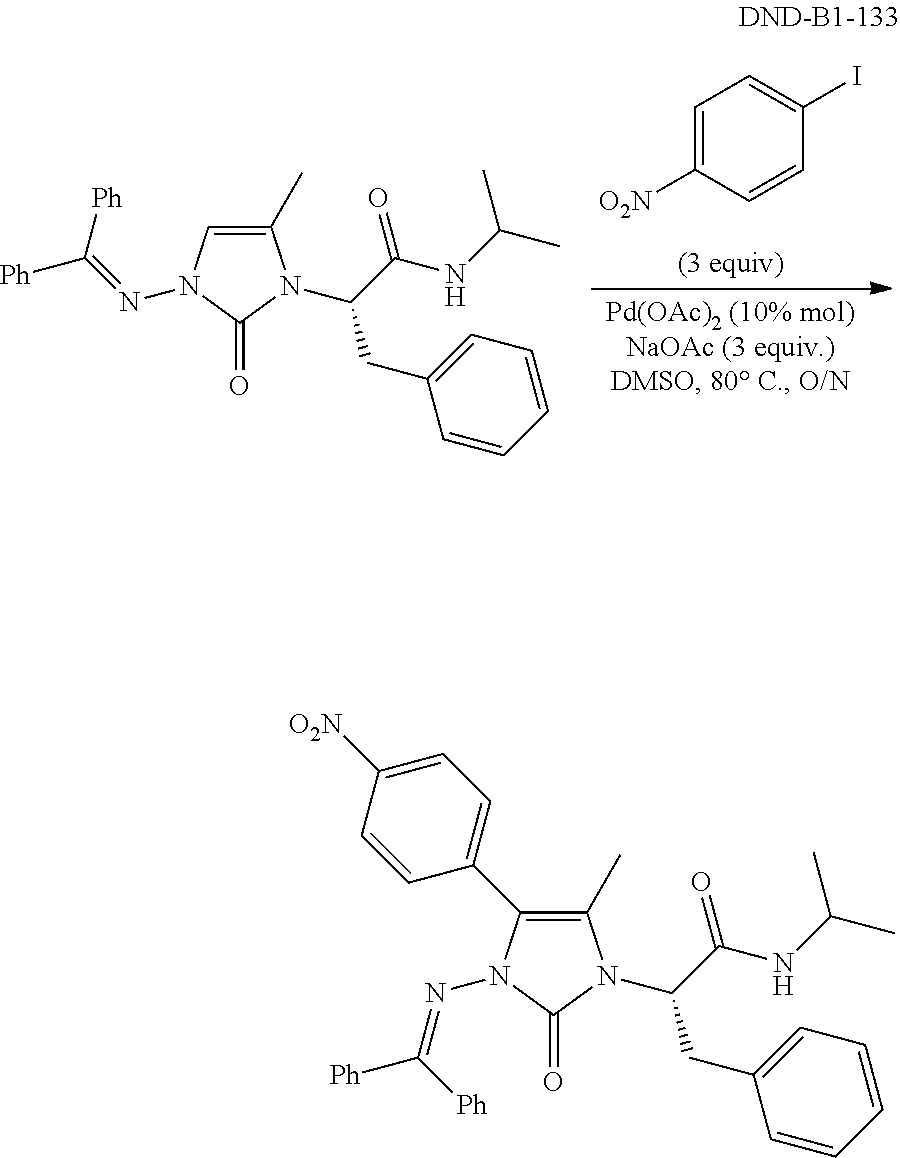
C1(C)=C(C2=CC=C([O2N])C=C2)N(N=C([Ph])[Ph])C(=O)N1C(C(=O)NC(C)C)CC1=CC=CC=C1.C1=C([O2N])C=CC(I)=C1.C1(C)=CN(N=C([Ph])[Ph])C(=O)N1C(C(=O)NC(C)C)CC1=CC=CC=C1
